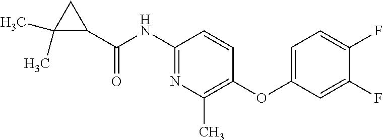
C1(C(NC2=NC(C)=C(OC3=CC=C(F)C(F)=C3)C=C2)=O)CC1(C)C
